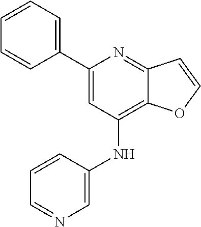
C1(C2=CC=CC=C2)=CC(NC2=CN=CC=C2)=C2C(=N1)C=CO2
